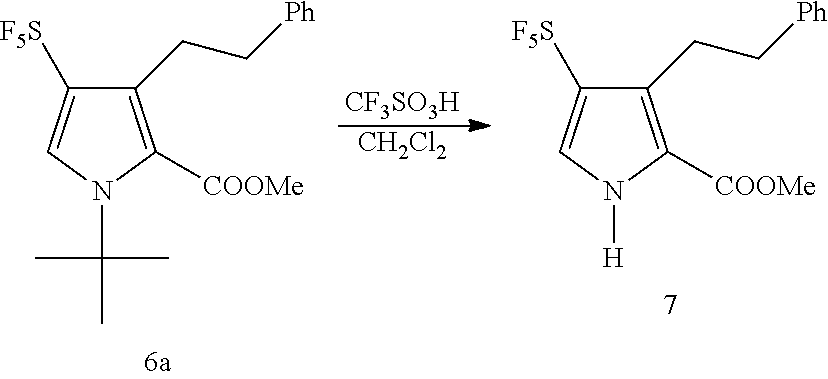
C1([F5S])=CN(C(C)(C)C)C([COOMe])=C1CC[Ph].[CF3SO3H].[CH2Cl2].C1([F5S])=CN([H])C([COOMe])=C1CC[Ph]
